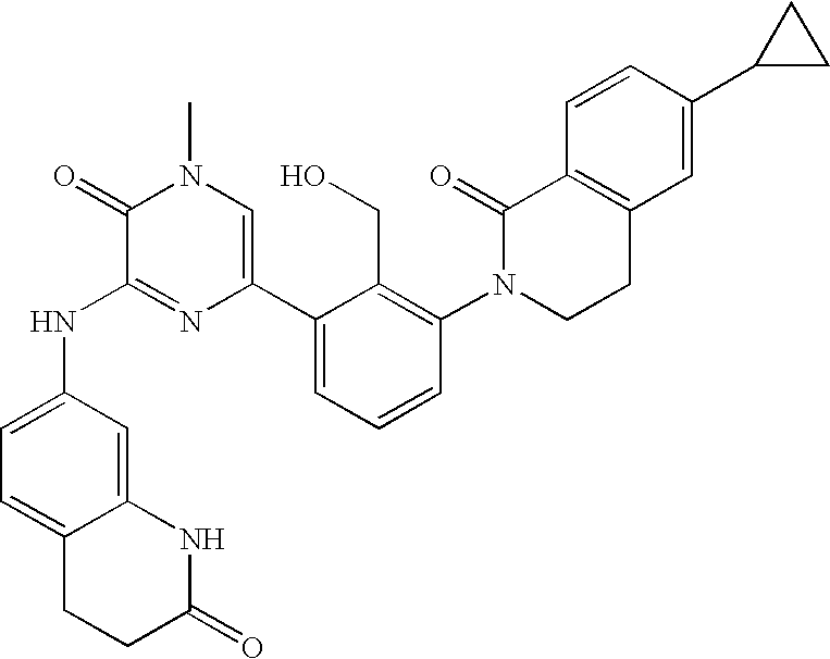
N(C1=NC(C2=CC=CC(N3CCC4=C(C3=O)C=CC(C3CC3)=C4)=C2CO)=CN(C)C1=O)C1=CC=C2C(=C1)NC(=O)CC2
